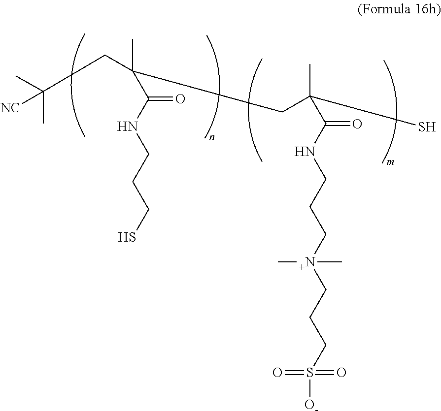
C(NCCC[N+](CCCS([O-])(=O)=O)(C)C)(=O)C(C)(CC(C(NCCCS)=O)(C)CC(C)(C)[NC])S
